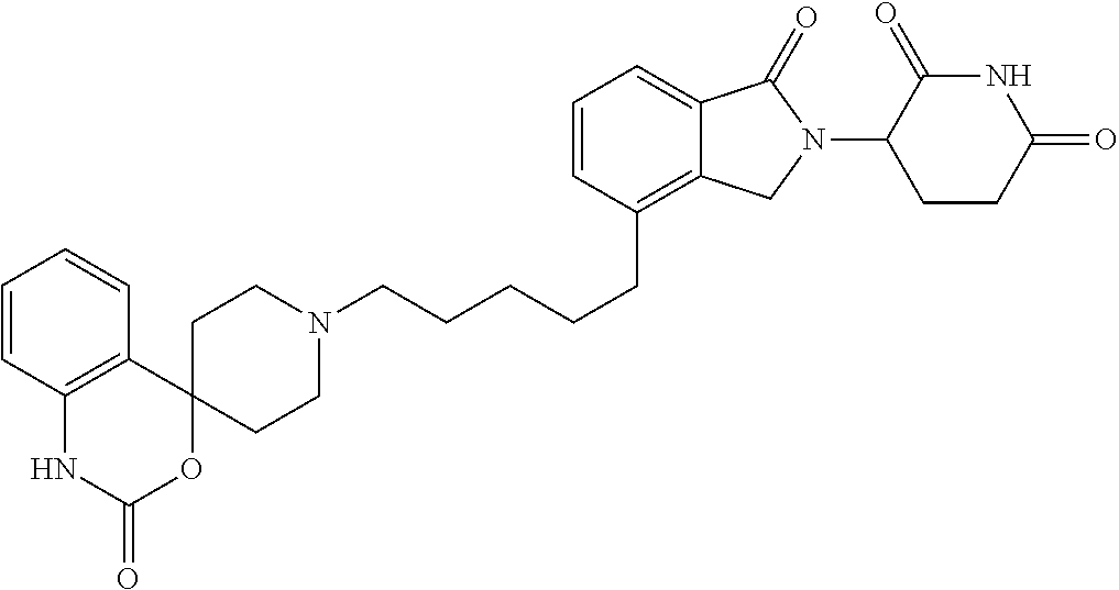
C(CCCC1=C2C(=CC=C1)C(=O)N(C1C(=O)NC(=O)CC1)C2)CN1CCC2(CC1)OC(=O)NC1=C2C=CC=C1
